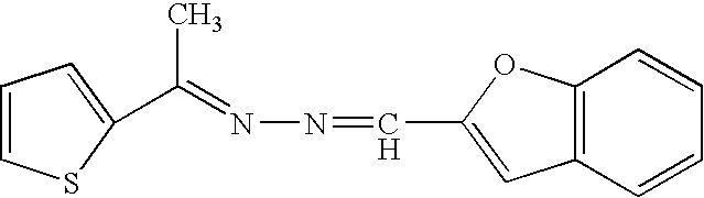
C(=NN=CC1=CC2=C(O1)C=CC=C2)(C)C1=CC=CS1
